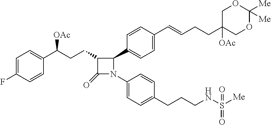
C1(=O)C(CCC(C2=CC=C(F)C=C2)[OAc])C(C2=CC=C(C=CCCC3([OAc])COC([Me])([Me])OC3)C=C2)N1C1=CC=C(CCCNS([Me])(=O)=O)C=C1
